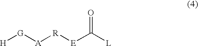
[H][G][A][R][E]C([L])=O
